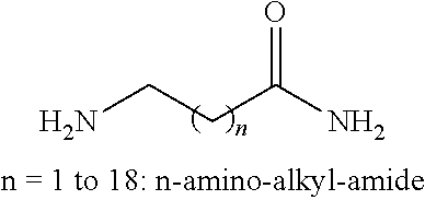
NCCC(N)=O
